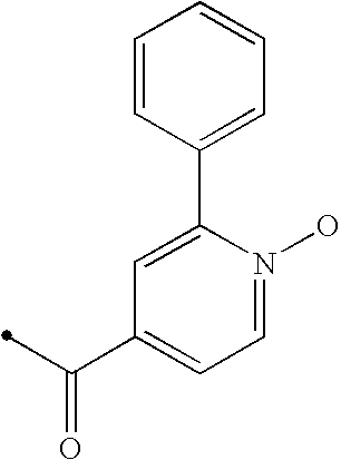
C1(C2=CC=CC=C2)=CC(C(=O)C)=CC=N1O
